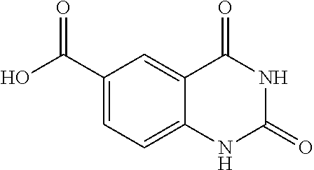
C1(C(O)=O)=CC=C2C(=C1)C(=O)NC(=O)N2
